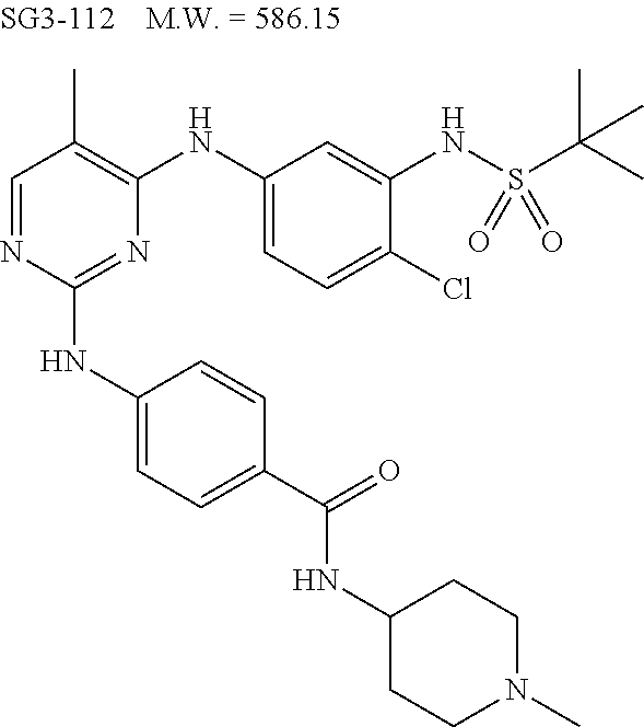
N1=C(NC2=CC=C(C(=O)NC3CCN(C)CC3)C=C2)N=CC(C)=C1NC1=CC=C(Cl)C(NS(C(C)(C)C)(=O)=O)=C1
